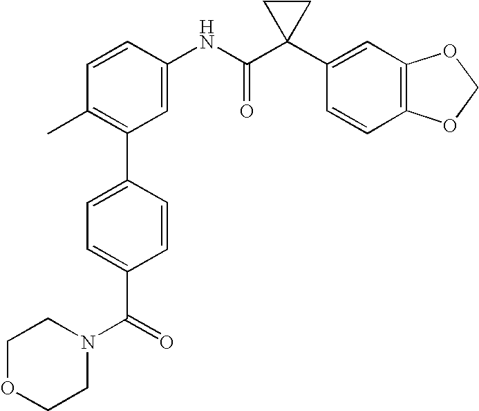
C1=CC(NC(C2(C3=CC4=C(C=C3)OCO4)CC2)=O)=CC(C2=CC=C(C(=O)N3CCOCC3)C=C2)=C1C
